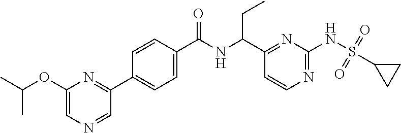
C1(C(NC(C2=CC=C(C3=NC(OC(C)C)=CN=C3)C=C2)=O)CC)=NC(NS(=O)(=O)C2CC2)=NC=C1
